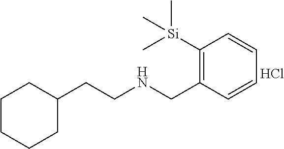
C1(CCNCC2=C([Si](C)(C)C)C=CC=C2)CCCCC1.Cl
